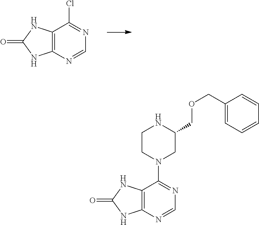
C12=C(C(Cl)=NC=N1)NC(=O)N2.C12=C(C(N3CC(COCC4=CC=CC=C4)NCC3)=NC=N1)NC(=O)N2
